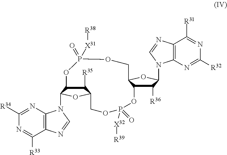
C1([R34])=NC2=C(C([R33])=N1)N=CN2C1C2C([R35])C(O1)COP(=O)([X32][R39])OC1C([R36])C(N3C4=C(C([R31])=NC([R32])=N4)N=C3)OC1COP(=O)([X31][R38])O2
